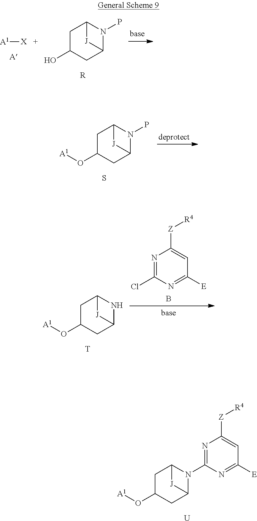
[A1][X].C1C(O)CC2N(P)C1[J]2.[R].C1C(O[A1])CC2N(P)C1[J]2.S.C1C(O[A1])CC2NC1[J]2.[T].B.N1=C(Cl)N=C([E])C=C1[Z][R4].[U].C1C(O[A1])CC2N(C3=NC([Z][R4])=CC([E])=N3)C1[J]2
